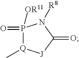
P1([OR11])(=O)[Q](C)[J]C(=O)N1[R8]
